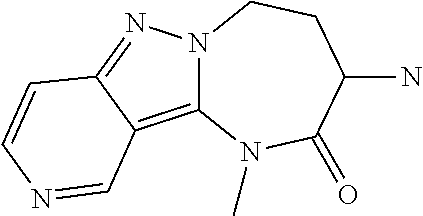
C12=C3C(=NN1CCC(N)C(=O)N2C)C=CN=C3
